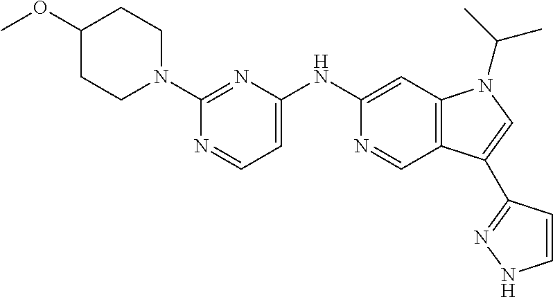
COC1CCN(C2=NC(NC3=CC4=C(C=N3)C(C3=NNC=C3)=CN4C(C)C)=CC=N2)CC1
